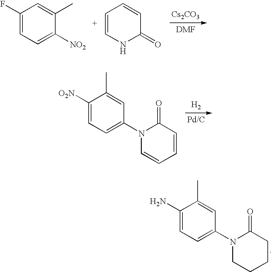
[Cs2CO3].C1(F)=CC=C([NO2])C(C)=C1.C1=CNC(=O)C=C1.C1([O2N])=CC=C(N2C=CC=CC2=O)C=C1C.[H2].C1(N)=CC=C(N2CCCCC2=O)C=C1C
